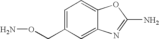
C1=C(CON)C=C2C(=C1)OC(N)=N2
